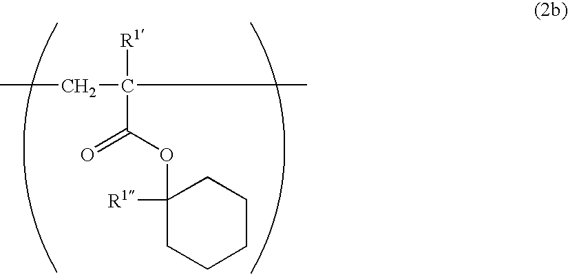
CCC(C)([R1])C(OC1([R1])CCCCC1)=O
